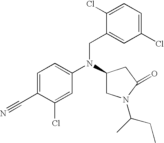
C1=C(C#N)C(Cl)=CC(N(C2CN(C(C)CC)C(=O)C2)CC2=CC(Cl)=CC=C2Cl)=C1
